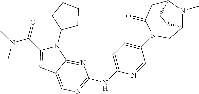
C1(N2C(C(=O)N(C)C)=CC3=CN=C(NC4=CC=C(N5C(=O)CC6N(C)C(C5)CC6)C=N4)N=C23)CCCC1
